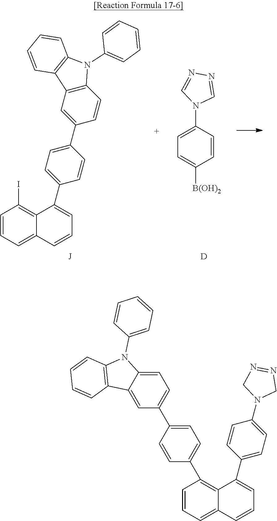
C1=CC=C2C(=C1I)C(C1=CC=C(C3=CC4=C(C=C3)N(C3=CC=CC=C3)C3=C4C=CC=C3)C=C1)=CC=C2.C1(N2C=NN=C2)=CC=C([B(OH)2])C=C1.[D].C1=CC=C2C(=C1C1=CC=C(C3=CC=C4C(=C3)C3=C(N4C4=CC=CC=C4)C=CC=C3)C=C1)C(C1=CC=C(N3CN=NC3)C=C1)=CC=C2
